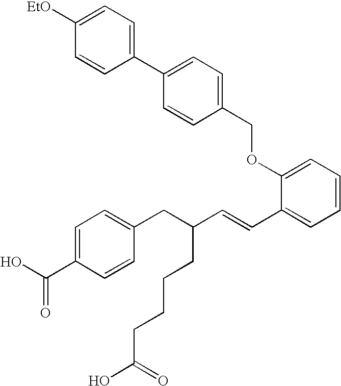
C1([EtO])=CC=C(C2=CC=C(COC3=CC=CC=C3C=CC(CC3=CC=C(C(O)=O)C=C3)CCCCC(O)=O)C=C2)C=C1
